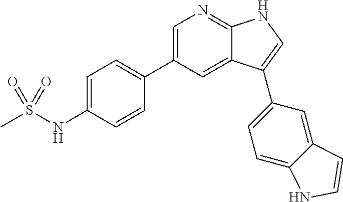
C1=C(C2=CC=C(NS(C)(=O)=O)C=C2)C=C2C(=N1)NC=C2C1=CC=C2C(=C1)C=CN2
